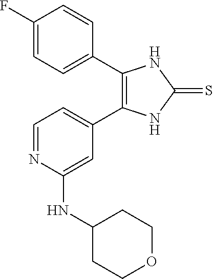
C1=C(C2=C(C3=CC=C(F)C=C3)NC(=S)N2)C=C(NC2CCOCC2)N=C1
